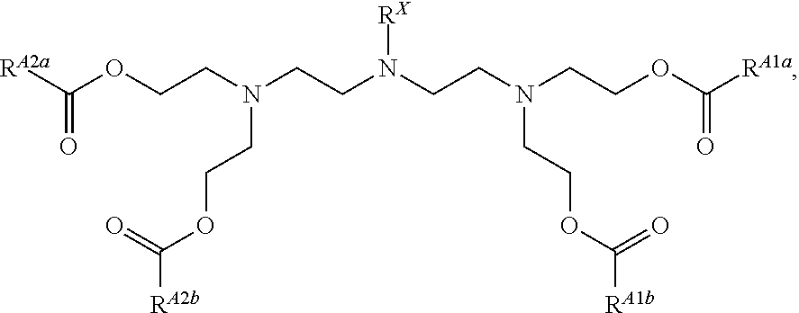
[RA2a]C(OCCN(CCN(CCN(CCOC([RA1a])=O)CCOC([RA1b])=O)[RX])CCOC([RA2b])=O)=O
